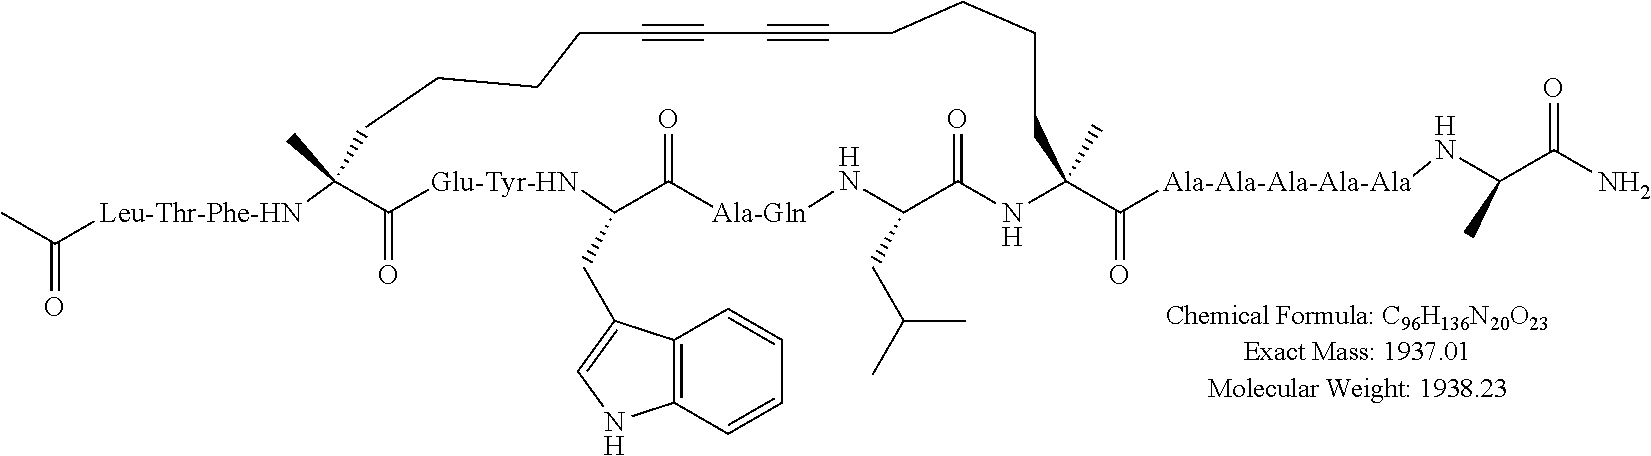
CC([Leu-Thr-Phe-HN]C1(C)C(=O)[Glu-Tyr-HN]C(CC2=CNC3=C2C=CC=C3)C(=O)[Ala-Gln]NC(CC(C)C)C(=O)NC(C([Ala-Ala-Ala-Ala-Ala]NC(C(N)=O)C)=O)(C)CCCCC#CC#CCCCC1)=O
